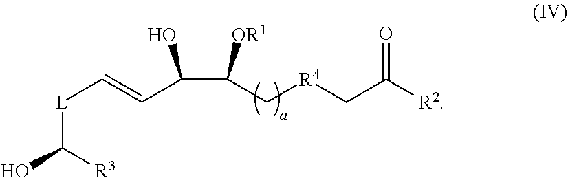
[OR1]C(C[R4]CC([R2])=O)C(C=C[L]C(O)[R3])O
